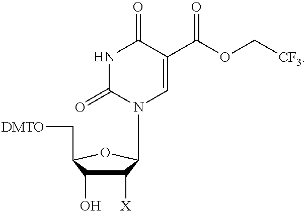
C1([X])C(O)C(C[DMTO])OC1N1C=C(C(OC[CF3])=O)C(=O)NC1=O
